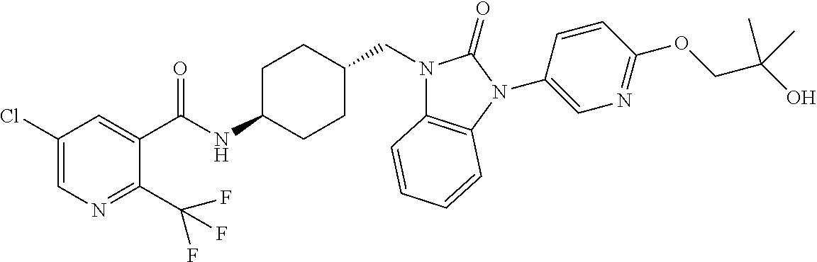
C1(Cl)=CN=C(C(F)(F)F)C(C(NC2CCC(CN3C4=C(N(C5=CN=C(OCC(O)(C)C)C=C5)C3=O)C=CC=C4)CC2)=O)=C1
